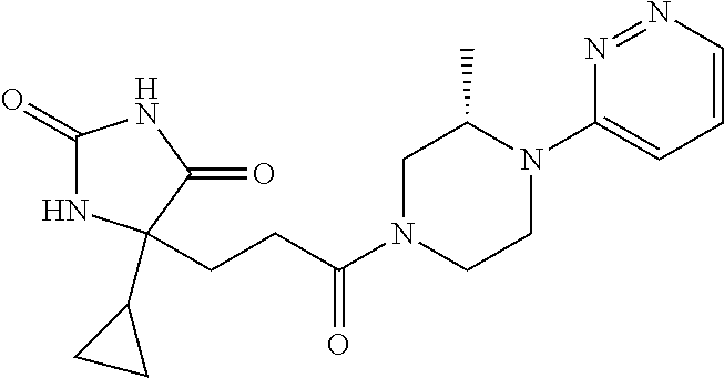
C1(=O)NC(C2CC2)(CCC(N2CCN(C3=CC=CN=N3)C(C)C2)=O)C(=O)N1
